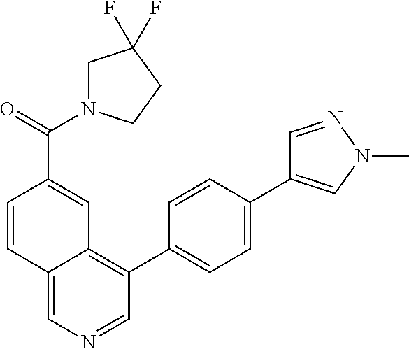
C1(C2=CC=C(C3=CN(C)N=C3)C=C2)=C2C(=CN=C1)C=CC(C(=O)N1CC(F)(F)CC1)=C2
